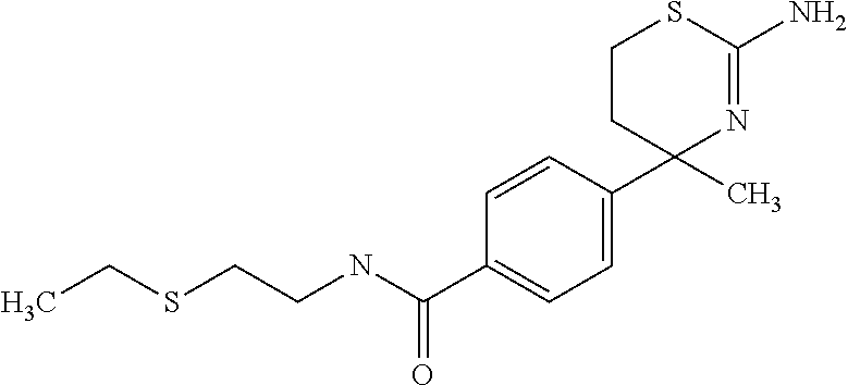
C1=CC(C2(C)N=C(N)SCC2)=CC=C1C(NCCSCC)=O
